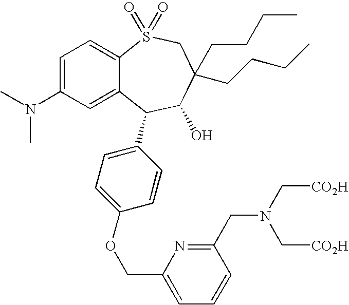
C1(N(C)C)=CC=C2C(=C1)C(C1=CC=C(OCC3=CC=CC(CN(C[CO2H])C[CO2H])=N3)C=C1)C(O)C(CCCC)(CCCC)CS2(=O)=O
